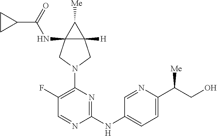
C12(NC(C3CC3)=O)C([H])(C1[Me])CN(C1=C(F)C=NC(NC3=CC=C(C(CO)[Me])N=C3)=N1)C2
